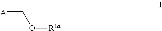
O([R1a])C=[A]
